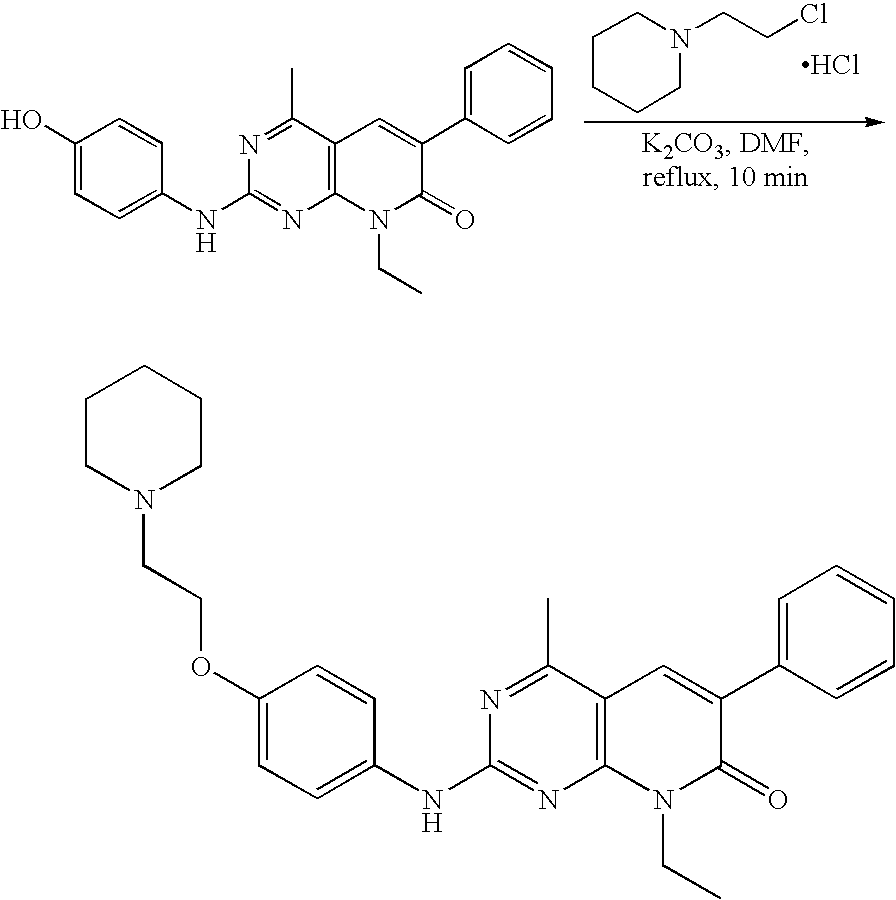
C1CCCN(CCCl)C1.Cl.C1(O)=CC=C(NC2=NC3=C(C(C)=N2)C=C(C2=CC=CC=C2)C(=O)N3CC)C=C1.C1(OCCN2CCCCC2)=CC=C(NC2=NC3=C(C(C)=N2)C=C(C2=CC=CC=C2)C(=O)N3CC)C=C1
